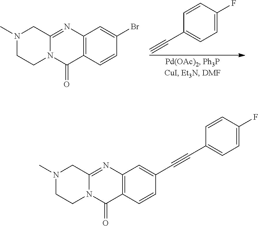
N1(C)CCN2C(=NC3=C(C2=O)C=CC(C#CC2=CC=C(F)C=C2)=C3)C1.N1(C)CCN2C(=NC3=C(C2=O)C=CC(Br)=C3)C1.C1=C(F)C=CC(C#C)=C1
